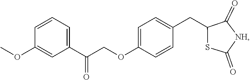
O(C1=CC(C(COC2=CC=C(CC3SC(=O)[NH]C3=O)C=C2)=O)=CC=C1)C
